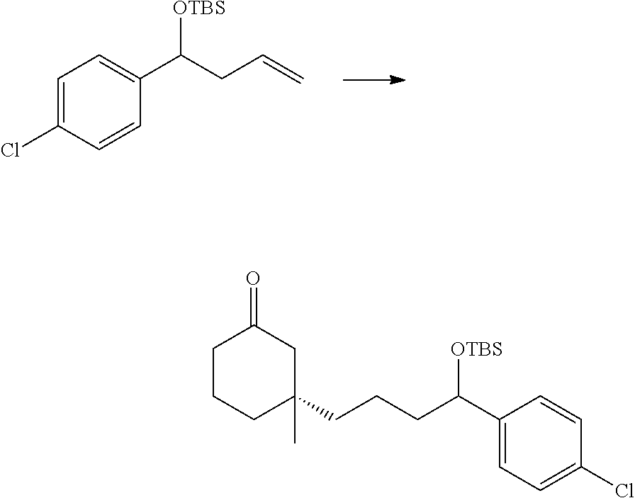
C1=C(Cl)C=CC(C(CC=C)[OTBS])=C1.C1CCC(CCCC(C2=CC=C(Cl)C=C2)[OTBS])(C)CC1=O
